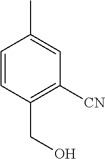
CC1=CC([CN])=C(CO)C=C1
